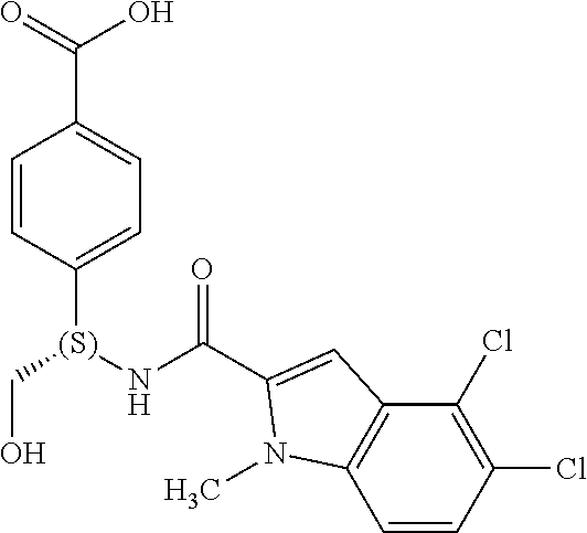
C1=CC([(S)](NC(=O)C2=CC3=C(C=CC(Cl)=C3Cl)N2C)CO)=CC=C1C(=O)O
